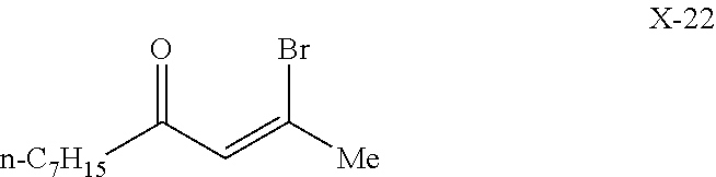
[n-C7H15]C(C=C([Me])Br)=O
